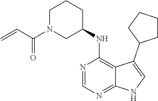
N1=CN=C2C(=C1NC1CCCN(C(C=C)=O)C1)C(C1CCCC1)=CN2
